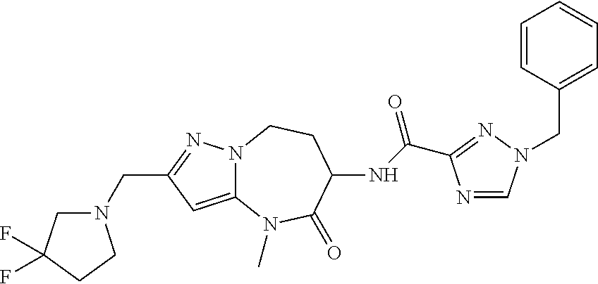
C12=CC(CN3CC(F)(F)CC3)=NN1CCC(NC(=O)C1=NN(CC3=CC=CC=C3)C=N1)C(=O)N2C
